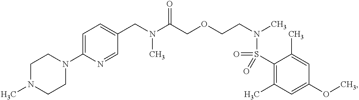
C1(CN(C(COCCN(C)S(=O)(C2=C(C)C=C(OC)C=C2C)=O)=O)C)=CC=C(N2CCN(C)CC2)N=C1
